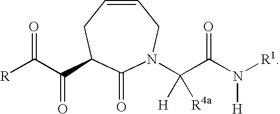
C1(=O)N(C(C(N([R1])[H])=O)([H])[R4a])CC=CCC1C(C([R])=O)=O
